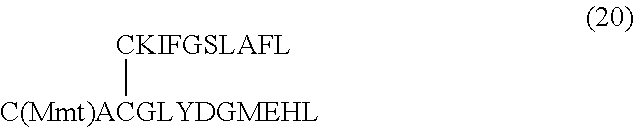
[C(Mmt)ACGLYDGMEHL][CKIFGSLAFL]
